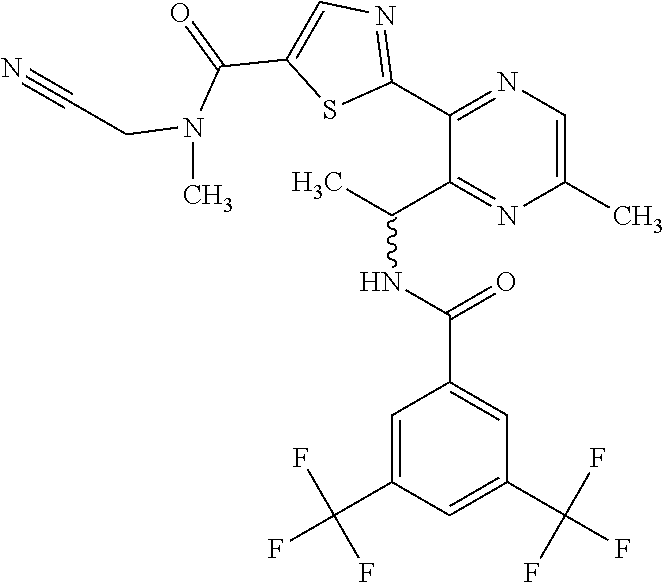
C1=C(C(F)(F)F)C=C(C(NC(C)C2=NC(C)=CN=C2C2=NC=C(C(=O)N(CC#N)C)S2)=O)C=C1C(F)(F)F
